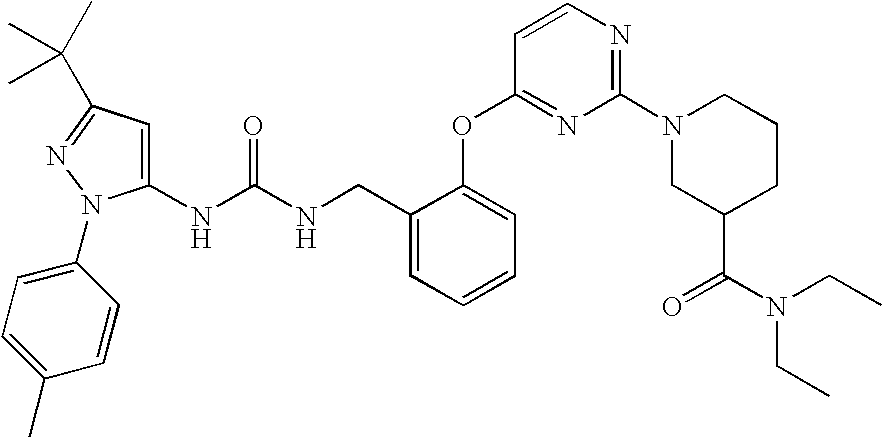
N(C(NCC1=CC=CC=C1OC1=NC(N2CC(C(=O)N(CC)CC)CCC2)=NC=C1)=O)C1=CC(C(C)(C)C)=NN1C1=CC=C(C)C=C1
